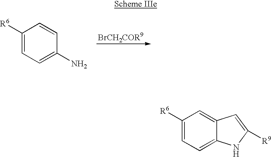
C1([R6])=CC=C(N)C=C1.C1([R6])=CC=C2C(=C1)C=C([R9])N2
